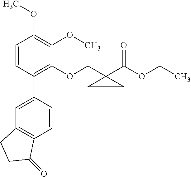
C1=CC(C2=CC3=C(C=C2)C(=O)CC3)=C(OCC2(C(OCC)=O)CC2)C(OC)=C1OC
